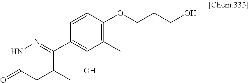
N1C(=O)CC(C)C(C2=C(O)C(C)=C(OCCCO)C=C2)=N1
